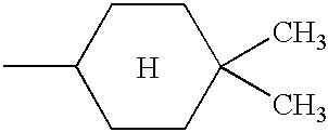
CC1CCC(C)(C)CC1.[H]
